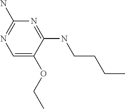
C(OC1=CN=C(N)N=C1NCCCC)C
